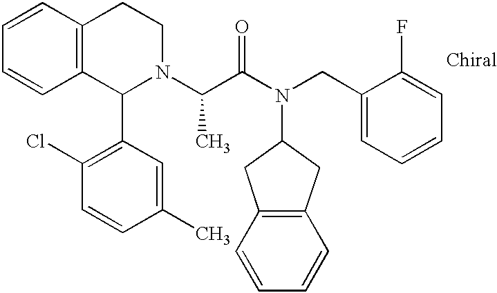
C1=CC2=C(C=C1)C(C1=C(Cl)C=CC(C)=C1)N(C(C(N(CC1=CC=CC=C1F)C1CC3=C(C1)C=CC=C3)=O)C)CC2
